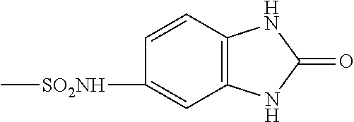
C1(=O)NC2=C(N1)C=CC([SO2NH]C)=C2
